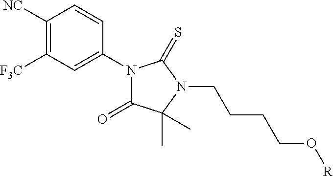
C1([NC])=C([F3C])C=C(N2C(=O)C(C)(C)N(CCCCO[R])C2=S)C=C1
